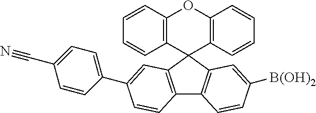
C12=C(C3(C4=C(O1)C=CC=C4)C1=C(C4=C3C=C([B(OH)2])C=C4)C=CC(C3=CC=C(C#N)C=C3)=C1)C=CC=C2
